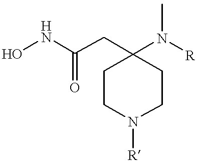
ONC(CC1(N([R])C)CCN([R])CC1)=O
